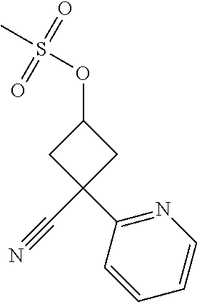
C1(OS(C)(=O)=O)CC(C2=NC=CC=C2)(C#N)C1
